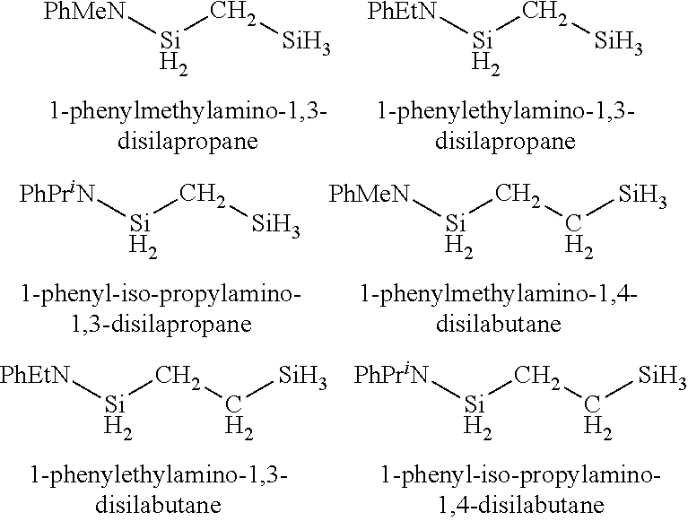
[PhMeN][Si]C[Si].[PhEtN][Si]C[Si].[PhPriN][Si]C[Si].[PhMeN][Si]CC[Si].[PhEtN][Si]CC[Si].[PhPriN][Si]CC[Si]
